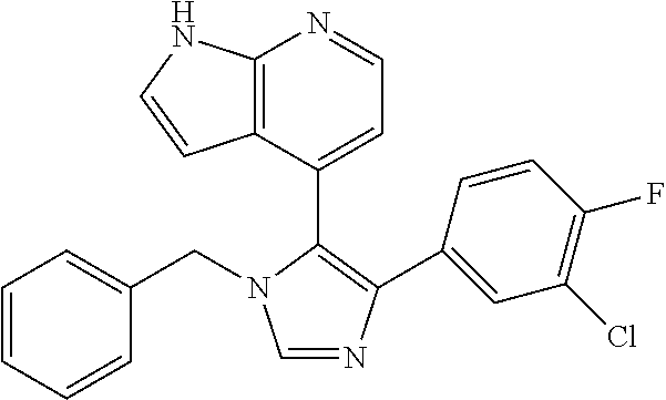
C1=NC(C2=CC(Cl)=C(F)C=C2)=C(C2=CC=NC3=C2C=CN3)N1CC1=CC=CC=C1
